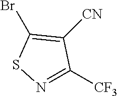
BrC1=C([CN])C([CF3])=NS1
